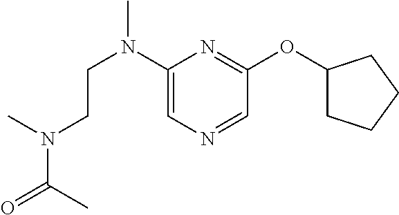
C1(N(CCN(C(=O)C)C)C)=CN=CC(OC2CCCC2)=N1
